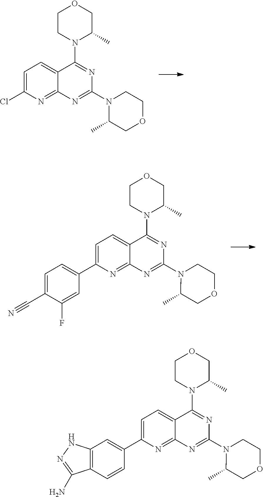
C1CN(C2=NC(N3C(C)COCC3)=NC3=NC(C4=CC=C(C#N)C(F)=C4)=CC=C23)C(C)CO1.C1CN(C2=NC(N3C(C)COCC3)=NC3=NC(Cl)=CC=C23)C(C)CO1.C1CN(C2=NC(N3C(C)COCC3)=NC3=NC(C4=CC5=C(C=C4)C(N)=NN5)=CC=C23)C(C)CO1
